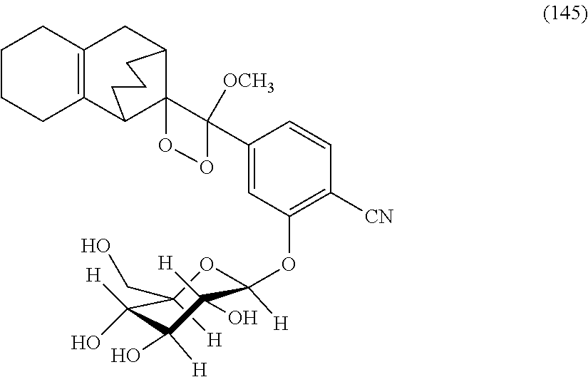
C1(CO)([H])C([H])(O)C(O)([H])C(O)([H])C(OC2=C([CN])C=CC(C3([OCH3])C4(C5C6=C(CC4CCC5)CCCC6)OO3)=C2)([H])O1
